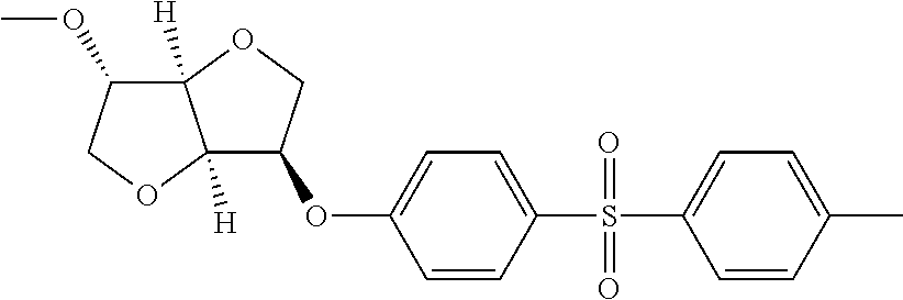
C12([H])C(OC)COC1([H])C(OC1=CC=C(S(C3=CC=C(C)C=C3)(=O)=O)C=C1)CO2
